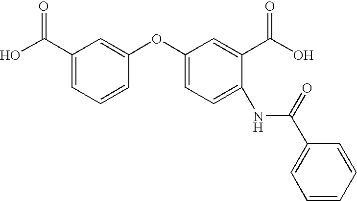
C1(C(O)=O)=CC=CC(OC2=CC=C(NC(=O)C3=CC=CC=C3)C(C(=O)O)=C2)=C1
